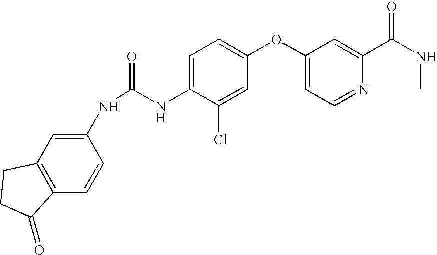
C12=C(C=C(NC(=O)NC3=CC=C(OC4=CC=NC(C(=O)NC)=C4)C=C3Cl)C=C1)CCC2=O
